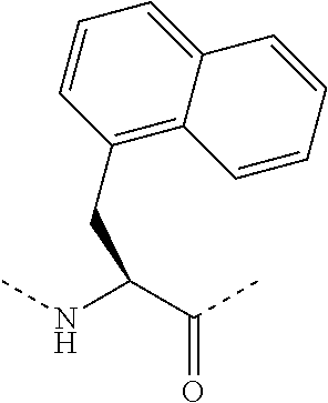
C1=CC(CC(NC)C(C)=O)=C2C(=C1)C=CC=C2
